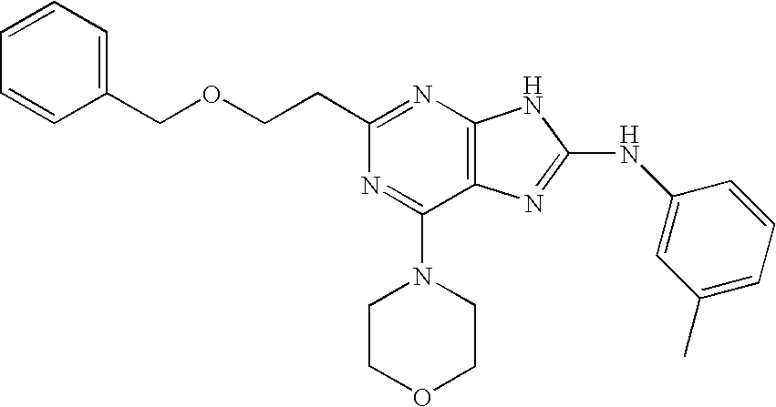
O(CCC1=NC2=C(C(N3CCOCC3)=N1)N=C(NC1=CC(C)=CC=C1)N2)CC1=CC=CC=C1
